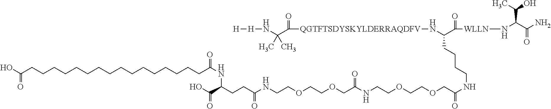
C(CC(NCCOCCOCC(NCCOCCOCC(NCCCCC(N[QGTFTSDYSKYLDERRAQDFV]C(C(N[H][H])(C)C)=O)C(=O)[WLLN]NC(C(O)C)C(=O)N)=O)=O)=O)C(NC(=O)CCCCCCCCCCCCCCCCC(O)=O)C(O)=O
